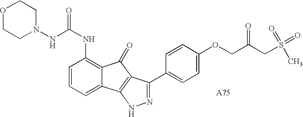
C(NC1=C2C(=CC=C1)C1=C(C2=O)C(C2=CC=C(OCC(CS(=O)(C)=O)=O)C=C2)=NN1)(=O)NN1CCOCC1
